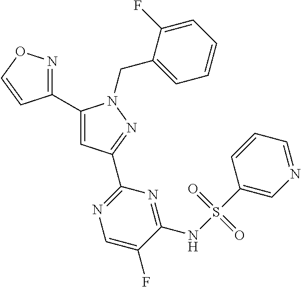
C1(C2=NOC=C2)=CC(C2=NC=C(F)C(NS(C3=CN=CC=C3)(=O)=O)=N2)=NN1CC1=CC=CC=C1F
